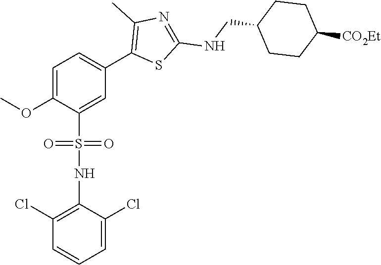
C1=C(OC)C(S(NC2=C(Cl)C=CC=C2Cl)(=O)=O)=CC(C2=C(C)N=C(NCC3CCC([CO2Et])CC3)S2)=C1
